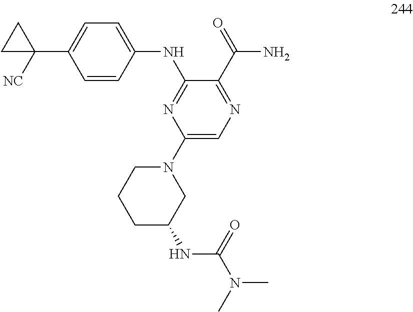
C1=CC(NC2=NC(N3CCCC(NC(N(C)C)=O)C3)=CN=C2C(=O)N)=CC=C1C1([NC])CC1
